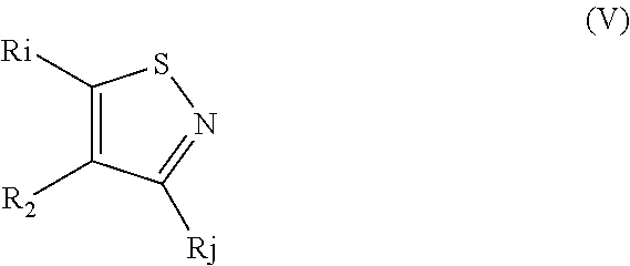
C1([Ri])=C([R2])C([Rj])=NS1
